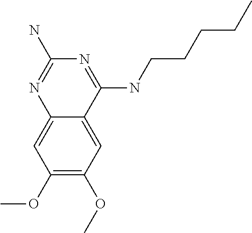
C1(OC)=C(OC)C=C2C(=C1)N=C(N)N=C2NCCCCC
